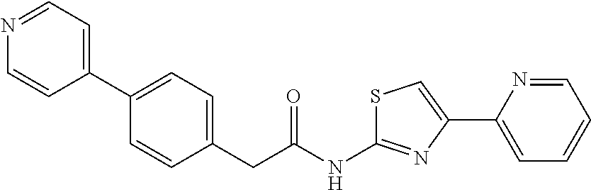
N1=CC=C(C2=CC=C(CC(NC3=NC(C4=CC=CC=N4)=CS3)=O)C=C2)C=C1
